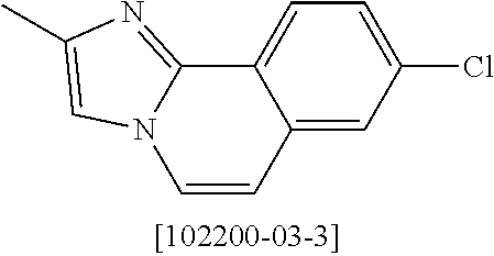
C12=CC(Cl)=CC=C1C1=NC(C)=CN1C=C2
